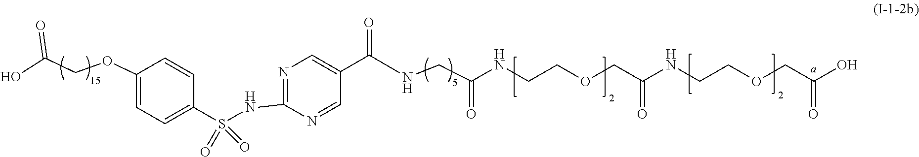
N1=CC(C(=O)NCC(NCCOCC(NCCOCC(O)=O)=O)=O)=CN=C1NS(C1=CC=C(OCC(O)=O)C=C1)(=O)=O
